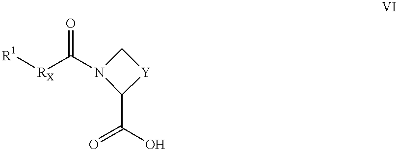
C1[Y]C(C(=O)O)N1C([RX][R1])=O
